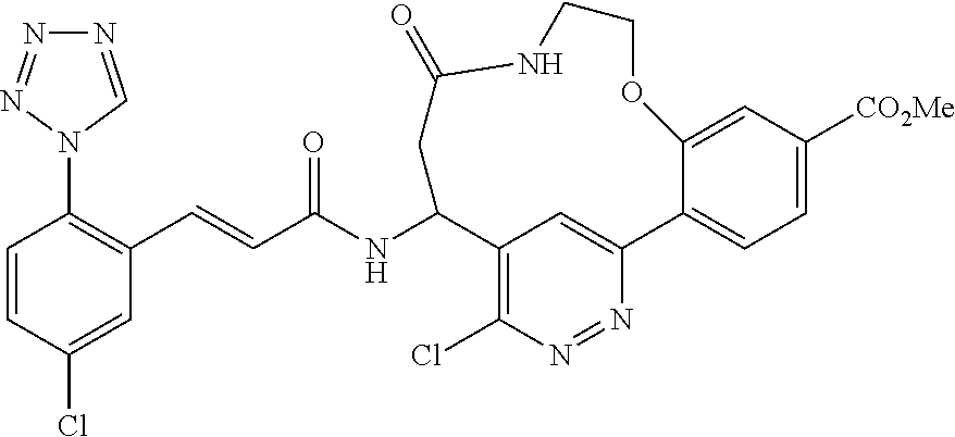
C1=CC(Cl)=CC(C=CC(NC2C3=C(Cl)N=NC(=C3)C3=CC=C([CO2Me])C=C3OCCNC(=O)C2)=O)=C1N1C=NN=N1
